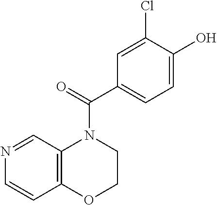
N1=CC2=C(C=C1)OCCN2C(C1=CC=C(O)C(Cl)=C1)=O
